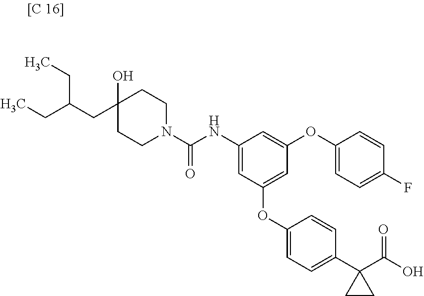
C1(CC(CC)CC)(O)CCN(C(NC2=CC(OC3=CC=C(C4(C(O)=O)CC4)C=C3)=CC(OC3=CC=C(F)C=C3)=C2)=O)CC1
